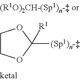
C1COC([R1])([(Sp1)n-])O1
